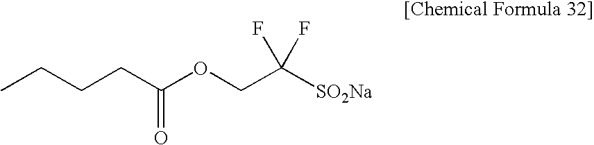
CCCCC(OCC([SO2Na])(F)F)=O
